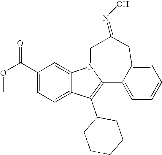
C1(C(OC)=O)=CC=C2C(=C1)N1C(=C2C2CCCCC2)C2=CC=CC=C2CC(=NO)C1
